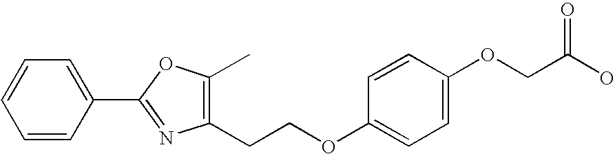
C1=CC(C2=NC(CCOC3=CC=C(OCC(O)=O)C=C3)=C(C)O2)=CC=C1
